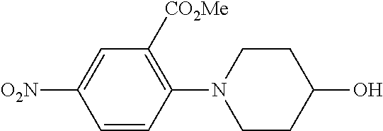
C1=CC(N2CCC(O)CC2)=C([CO2Me])C=C1[O2N]
